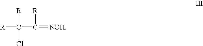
[R]C([R])(Cl)C([R])=[NOH]
